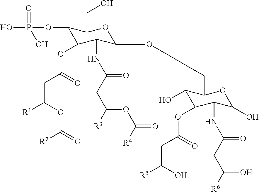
OP(OC1C(OC(CC([R1])OC(=O)[R2])=O)C(NC(CC([R3])OC(=O)[R4])=O)C(OCC2C(O)C(OC(CC([R5])O)=O)C(NC(CC([R6])O)=O)C(O)O2)OC1CO)(=O)O
